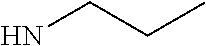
C(CC)N
